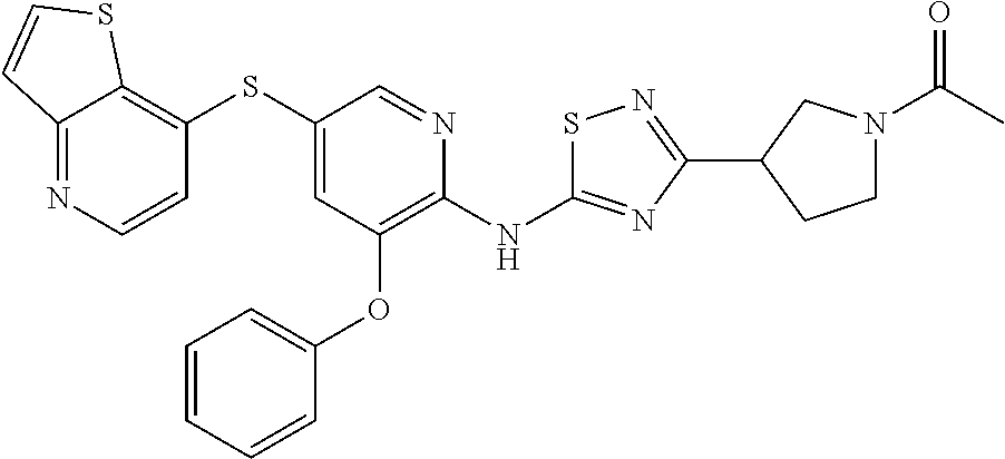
S(C1=CC(OC2=CC=CC=C2)=C(NC2=NC(C3CN(C(C)=O)CC3)=NS2)N=C1)C1=C2C(=NC=C1)C=CS2
